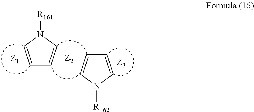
C1=CN([R161])C=C1.C1=CN([R162])C=C1
